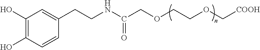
C1(O)=C(O)C=CC(CCNC(COCCOC[COOH])=O)=C1
